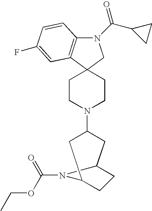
N1(C(C2CC2)=O)C2=C(C3(C1)CCN(C1CC4CCC(C1)N4C(=O)OCC)CC3)C=C(F)C=C2
